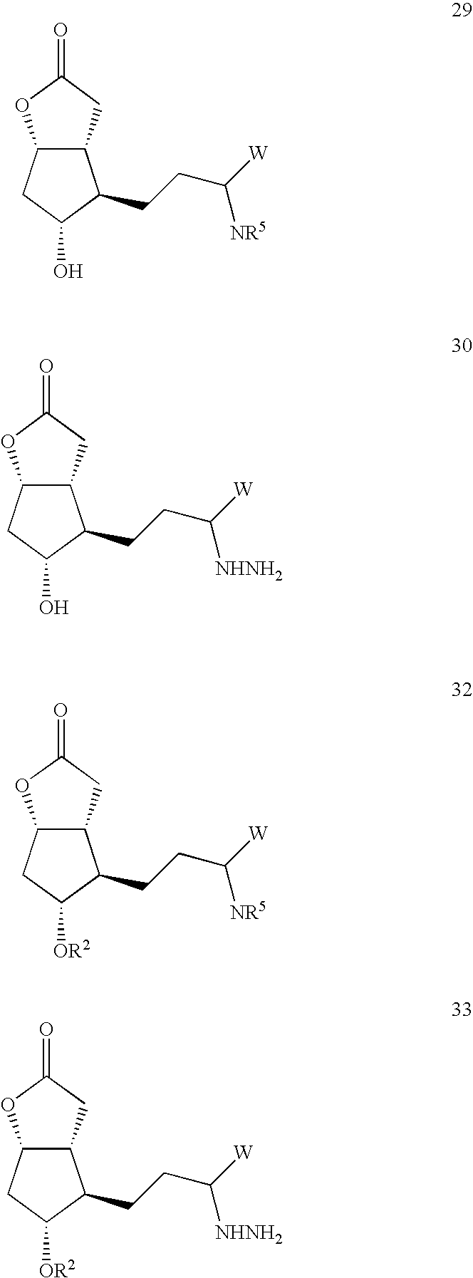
C12C(CC(=O)O1)C(CCC([NR5])[W])C(O)C2.C12C(CC(=O)O1)C(CCC([NHNH2])[W])C(O)C2.C12C(CC(=O)O1)C(CCC([NR5])[W])C([OR2])C2.C12C(CC(=O)O1)C(CCC([NHNH2])[W])C([OR2])C2
